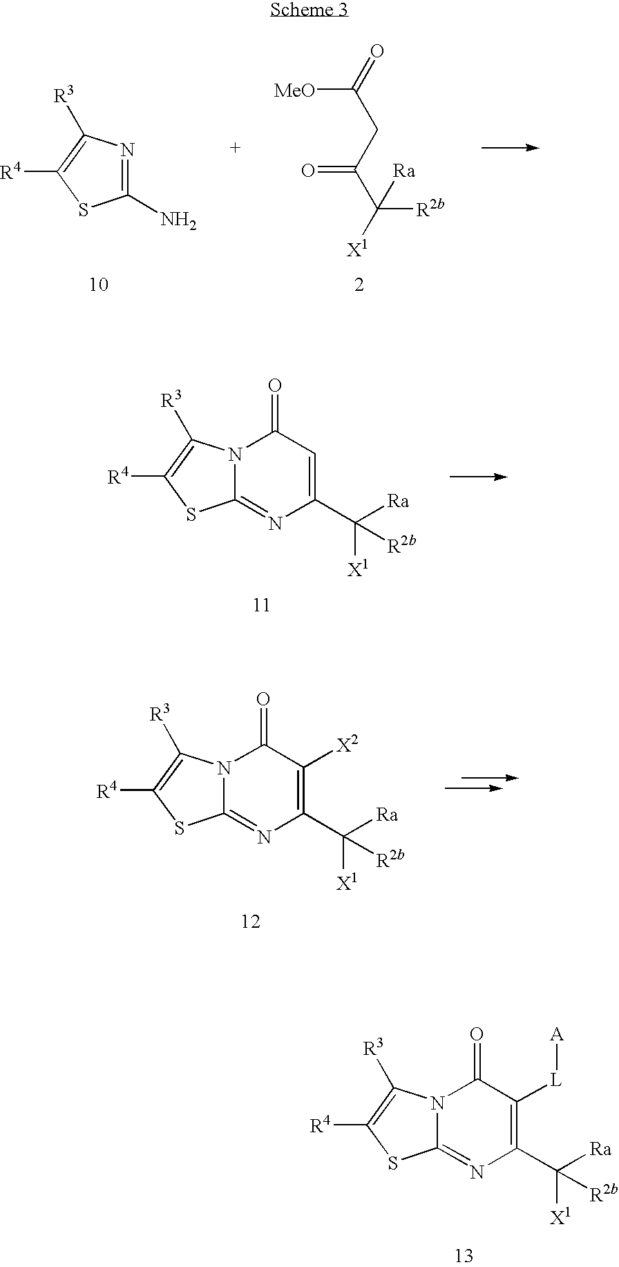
N1=C(N)SC([R4])=C1[R3].[MeO]C(=O)CC(C([X1])([R2b])[Ra])=O.N12C(=NC(C([Ra])([X1])[R2b])=CC1=O)SC([R4])=C2[R3].N12C(=NC(C([Ra])([X1])[R2b])=C([X2])C1=O)SC([R4])=C2[R3].N12C(=NC(C([Ra])([X1])[R2b])=C([L][A])C1=O)SC([R4])=C2[R3]
